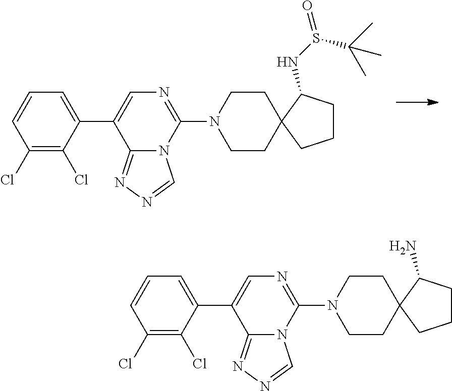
C1CN(C2=NC=C(C3=CC=CC(Cl)=C3Cl)C3=NN=CN23)CCC12CCCC2NS(C(C)(C)C)=O.C1CN(C2=NC=C(C3=CC=CC(Cl)=C3Cl)C3=NN=CN23)CCC12CCCC2N
